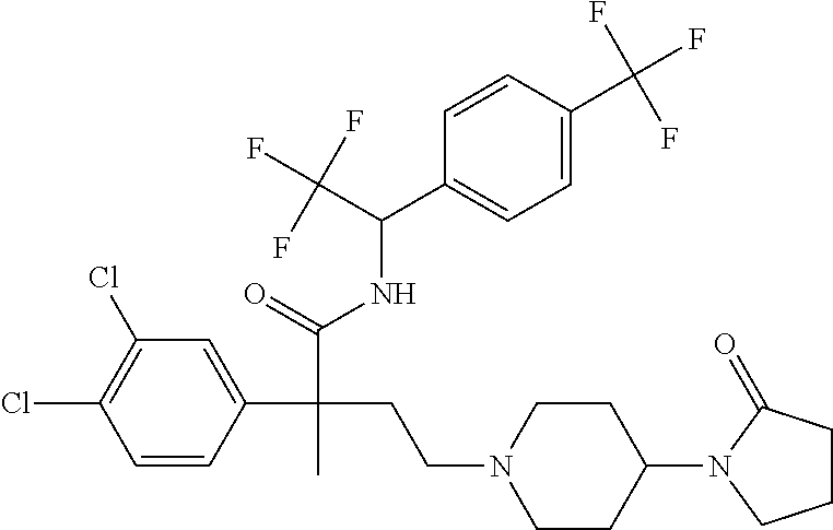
C1=CC(C(C(NC(C2=CC=C(C(F)(F)F)C=C2)C(F)(F)F)=O)(CCN2CCC(N3C(=O)CCC3)CC2)C)=CC(Cl)=C1Cl
